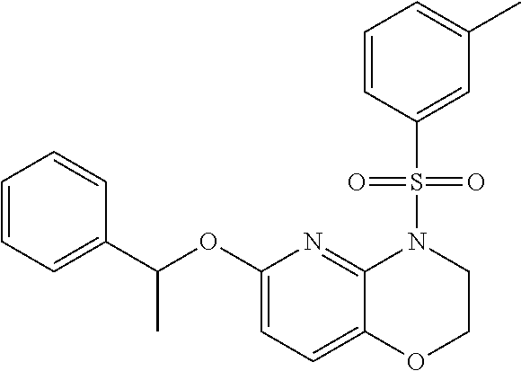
C1(C(OC2=CC=C3C(=N2)N(S(C2=CC(C)=CC=C2)(=O)=O)CCO3)C)=CC=CC=C1
